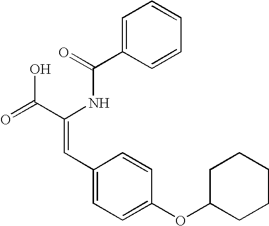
C(=O)(NC(C(=O)O)=CC1=CC=C(OC2CCCCC2)C=C1)C1=CC=CC=C1
